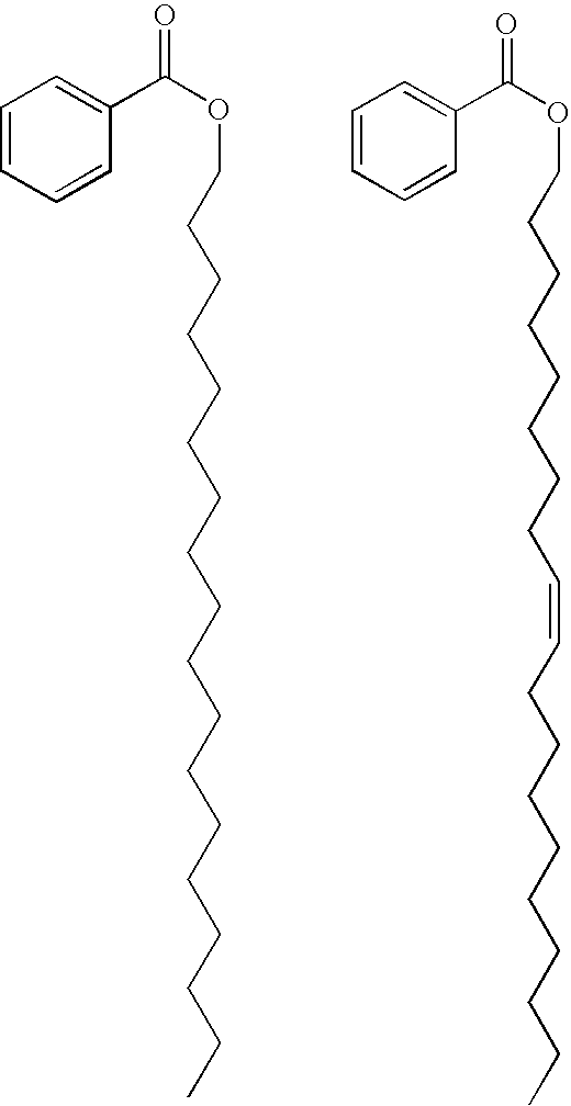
C(CCCCCCCCCCCCCCCC)COC(C1=CC=CC=C1)=O.C(CCCCCCC=CCCCCCCCCC)COC(C1=CC=CC=C1)=O
